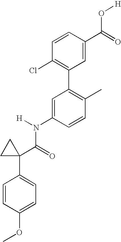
C1=C(N(C(C2(C3=CC=C(OC)C=C3)CC2)=O)[H])C=CC(C)=C1C1=C(Cl)C=CC(C(=O)O[H])=C1
